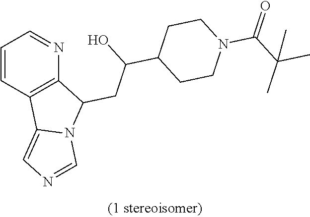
C1=CC2=C(N=C1)C(CC(C1CCN(C(C(C)(C)C)=O)CC1)O)N1C2=CN=C1
